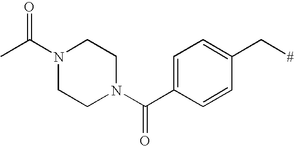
C1=C(C(N2CCN(C(C)=O)CC2)=O)C=CC(C[#])=C1
